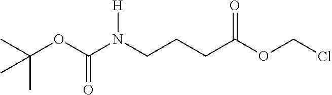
ClCOC(CCCN(C(OC(C)(C)C)=O)[H])=O
